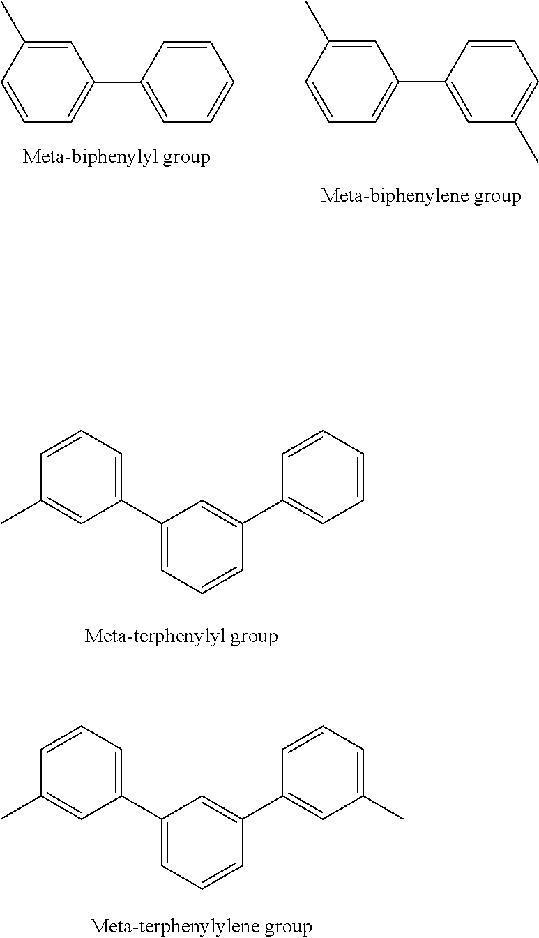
C1=CC(C)=CC(C2=CC=CC=C2)=C1.C1=CC(C)=CC(C2=CC(C)=CC=C2)=C1.C1=CC=C(C2=CC=CC(C3=CC=CC=C3)=C2)C=C1C.C1=CC=C(C2=CC=CC(C3=CC(C)=CC=C3)=C2)C=C1C
